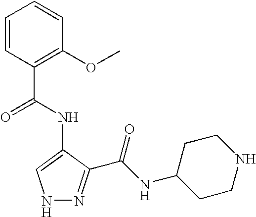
C1=CC(C(=O)NC2=CNN=C2C(NC2CCNCC2)=O)=C(OC)C=C1
